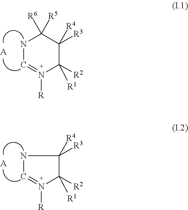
N1C=N([R])C([R2])([R1])C([R3])([R4])C1([R6])[R5].[A].N1C=N([R])C([R2])([R1])C1([R3])[R4].[A]
